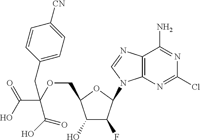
C1(O)C(F)C(N2C3=C(N=C2)C(N)=NC(Cl)=N3)OC1COC(C(O)=O)(CC1=CC=C([CN])C=C1)C(O)=O
